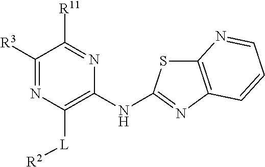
C1([R3])=NC([L][R2])=C(NC2=NC3=C(S2)N=CC=C3)N=C1[R11]
